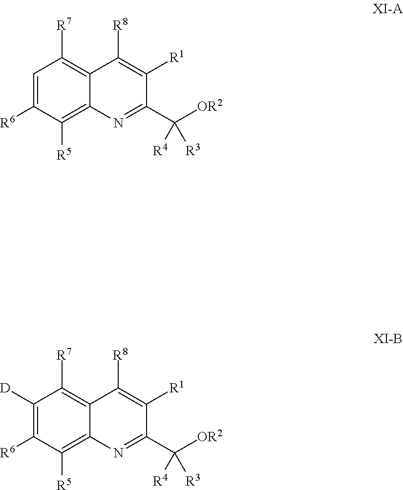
C1=C([R6])C([R5])=C2C(=C1[R7])C([R8])=C([R1])C(C([OR2])([R4])[R3])=N2.C1([D])=C([R6])C([R5])=C2C(=C1[R7])C([R8])=C([R1])C(C([OR2])([R4])[R3])=N2
